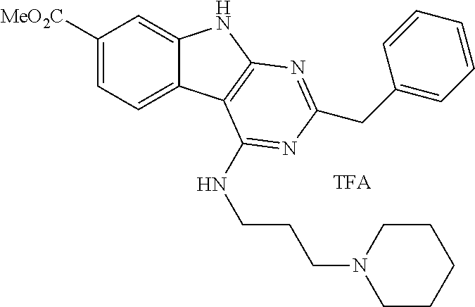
C1([MeO2C])=CC=C2C(=C1)NC1=C2C(NCCCN2CCCCC2)=NC(CC2=CC=CC=C2)=N1
